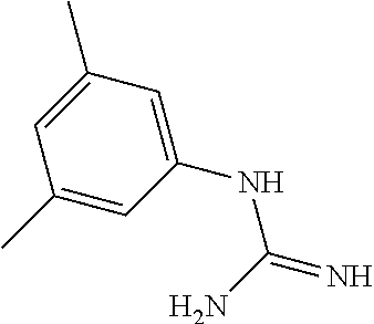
C1(C)=CC(NC(=N)N)=CC(C)=C1
